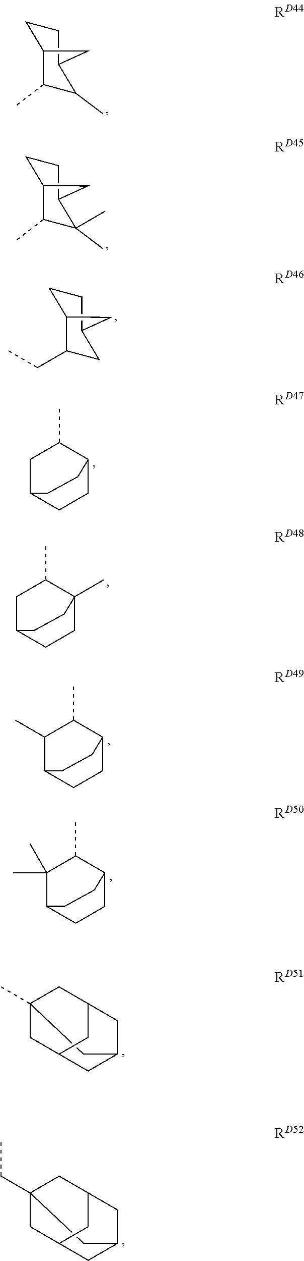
C1CC2C(C)C(C)C1C2.C1CC2C(C)C(C)(C)C1C2.C1CC2C(CC)CC1C2.C1C2CCC(C1C)CC2.C1C2CCC(C)(C1C)CC2.C1(C)C2CCC(C1C)CC2.C1(C)(C)C2CCC(C1C)CC2.C12(C)CC3CC(C1)CC(C3)C2.C12(CC)CC3CC(C1)CC(C3)C2
